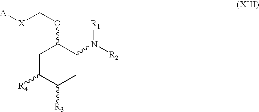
[A][X]COC1CC([R4])C([R3])CC1N([R1])[R2]
